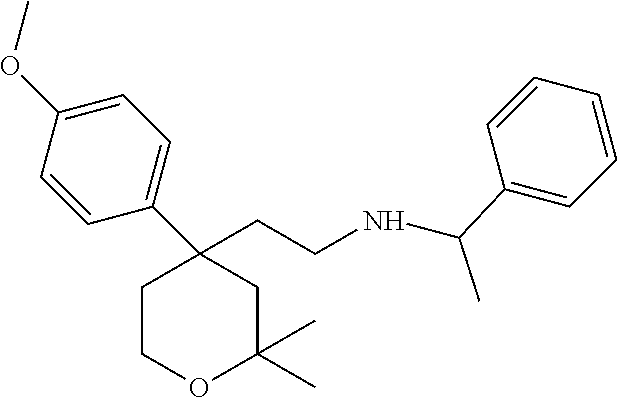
C1COC(C)(C)CC1(C1=CC=C(OC)C=C1)CCNC(C1=CC=CC=C1)C
